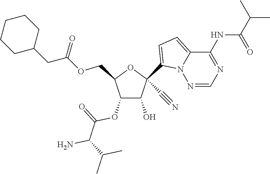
C1(O)C(OC(=O)C(N)C(C)C)C(COC(CC2CCCCC2)=O)OC1(C1=CC=C2N1N=CN=C2NC(=O)C(C)C)C#N
